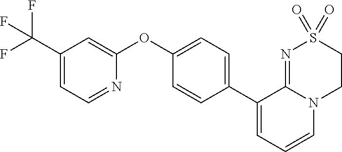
C1(C2=CC=C(OC3=CC(C(F)(F)F)=CC=N3)C=C2)=CC=CN2C1=NS(=O)(=O)CC2
